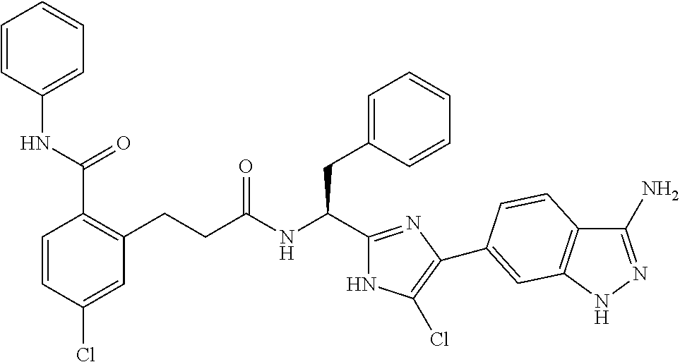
C(NC(CC1=CC=CC=C1)C1=NC(C2=CC3=C(C(N)=NN3)C=C2)=C(Cl)N1)(=O)CCC1=C(C(=O)NC2=CC=CC=C2)C=CC(Cl)=C1
